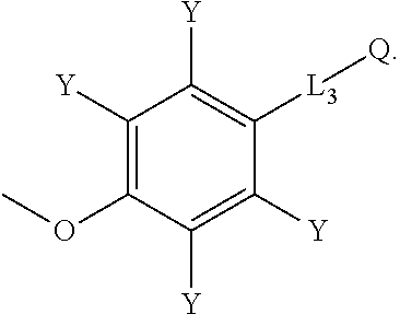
[L3](C1=C([Y])C([Y])=C(OC)C([Y])=C1[Y])[Q]
